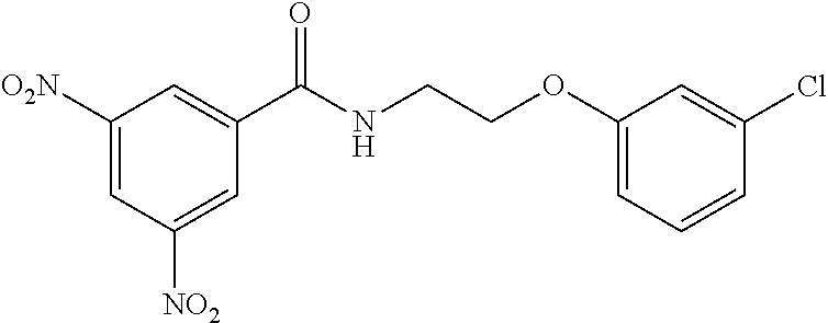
C1(C(NCCOC2=CC=CC(Cl)=C2)=O)=CC([O2N])=CC([NO2])=C1
